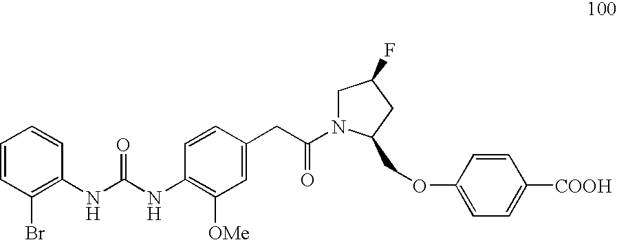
C1=CC(Br)=C(NC(NC2=C([OMe])C=C(CC(=O)N3CC(F)CC3COC3=CC=C([COOH])C=C3)C=C2)=O)C=C1
